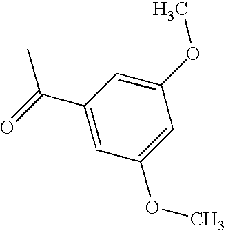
CC(=O)C1=CC(OC)=CC(OC)=C1
